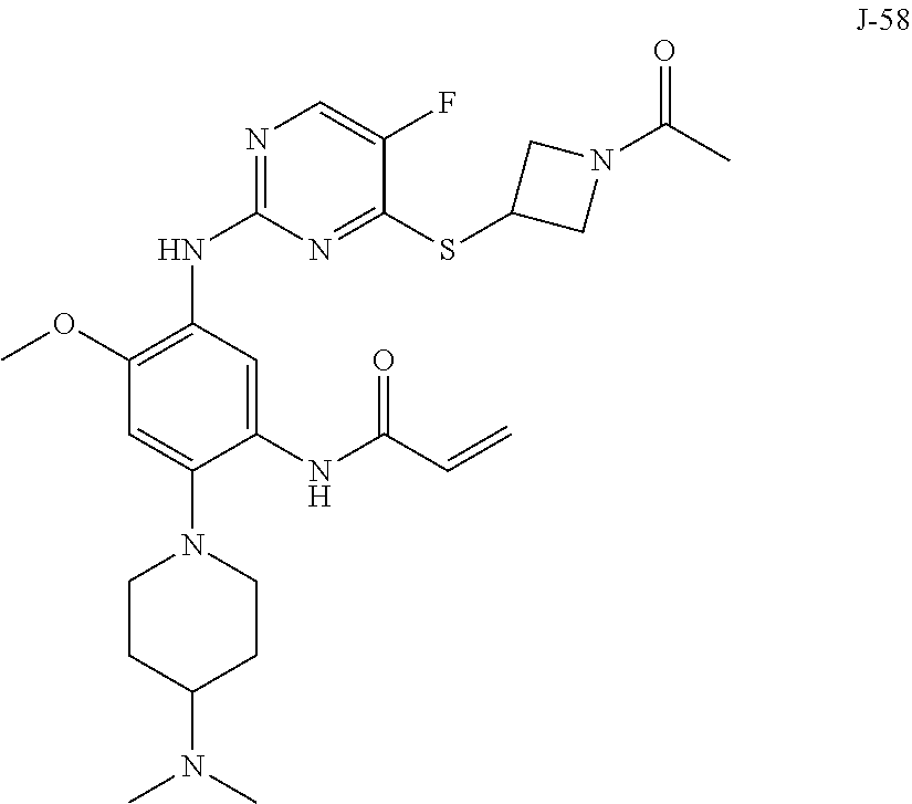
C1CC(N(C)C)CCN1C1=CC(OC)=C(NC2=NC=C(F)C(SC3CN(C(C)=O)C3)=N2)C=C1NC(C=C)=O
